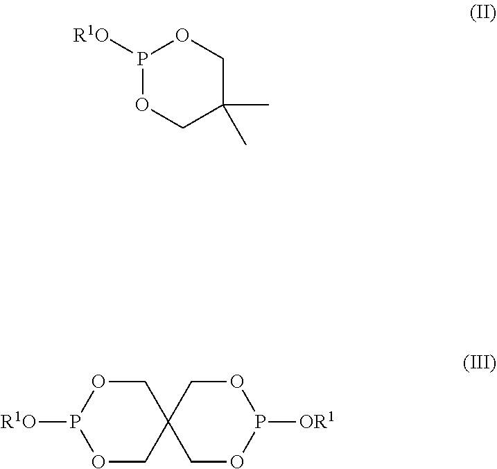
P1([R1O])OCC(C)(C)CO1.O1CC2(COP1[R1O])COP([OR1])OC2
